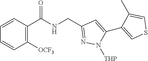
C1=CC([OCF3])=C(C(=O)NCC2=NN([THP])C(C3=CSC=C3C)=C2)C=C1
